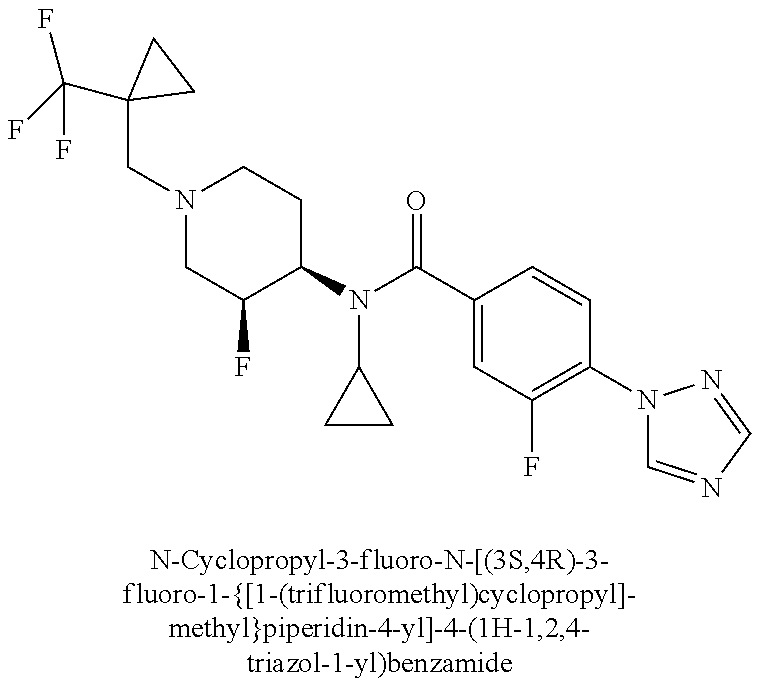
C(N1CC(F)C(N(C(C2=CC(F)=C(N3C=NC=N3)C=C2)=O)C2CC2)CC1)C1(C(F)(F)F)CC1
